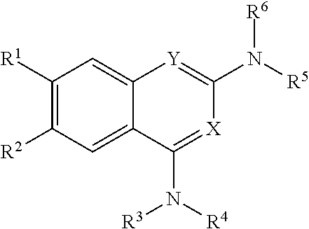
C1([R1])=C([R2])C=C2C(=C1)[Y]=C(N([R5])[R6])[X]=C2N([R4])[R3]
